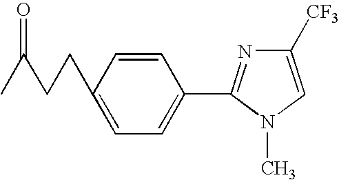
C1=CC(CCC(C)=O)=CC=C1C1=NC([CF3])=CN1C
